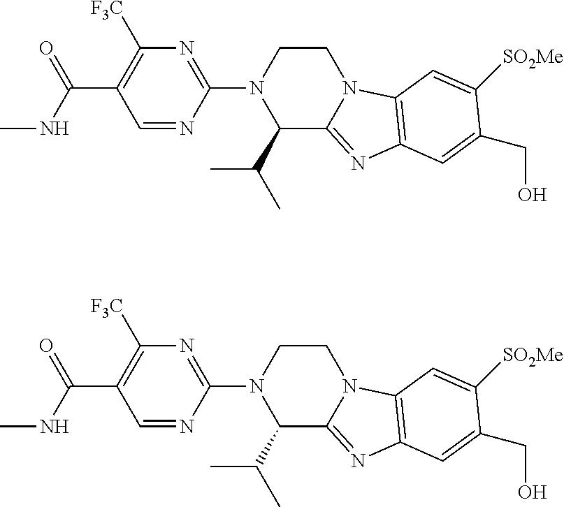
N1(C2=NC([F3C])=C(C(NC)=O)C=N2)C(C(C)C)C2=NC3=C(N2CC1)C=C([SO2Me])C(CO)=C3.N1(C2=NC([F3C])=C(C(NC)=O)C=N2)C(C(C)C)C2=NC3=C(N2CC1)C=C([SO2Me])C(CO)=C3
